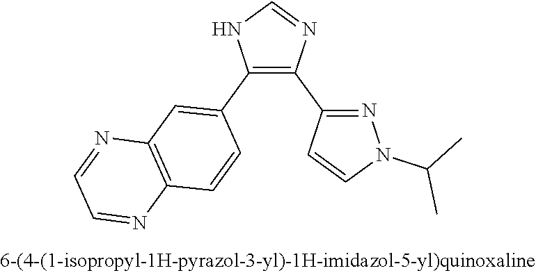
C1=NC(C2=NN(C(C)C)C=C2)=C(C2=CC3=C(C=C2)N=CC=N3)N1
